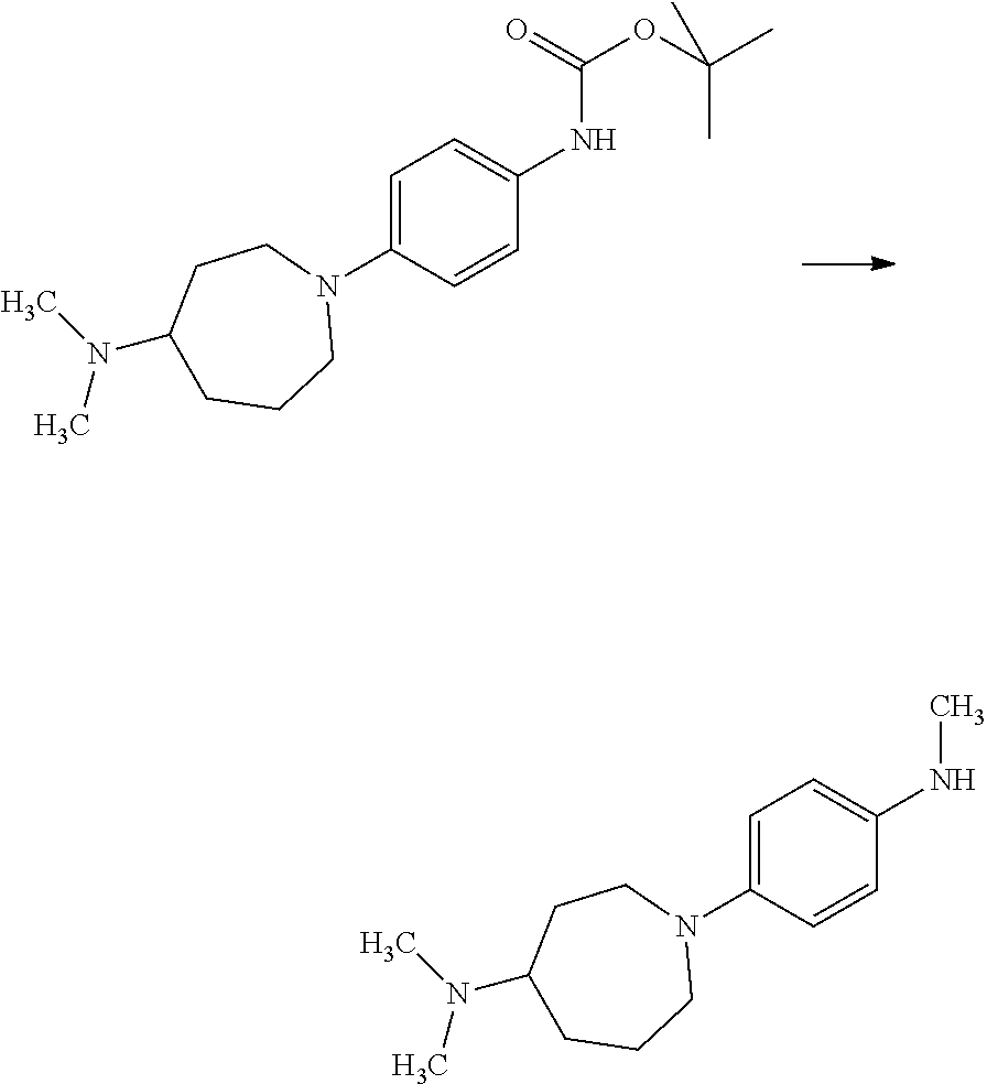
N(C1=CC=C(N2CCC(N(C)C)CCC2)C=C1)C.N(C1=CC=C(N2CCC(N(C)C)CCC2)C=C1)C(OC(C)(C)C)=O
